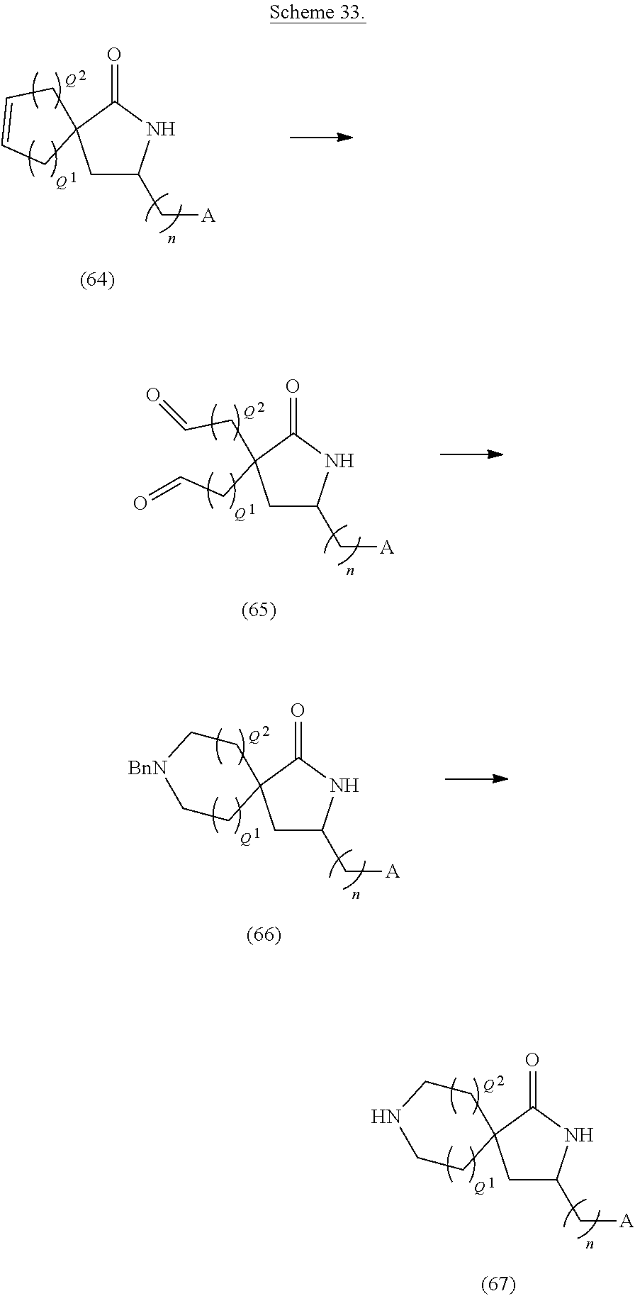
C1C(C[A])NC(=O)C12CC=CC2.[Q].[Q].C1C(C[A])NC(=O)C12CCNCC2.[Q].[Q].C1C(C[A])NC(=O)C1(CC=O)CC=O.[Q].[Q].C1C(C[A])NC(=O)C12CC[BnN]CC2.[Q].[Q]
